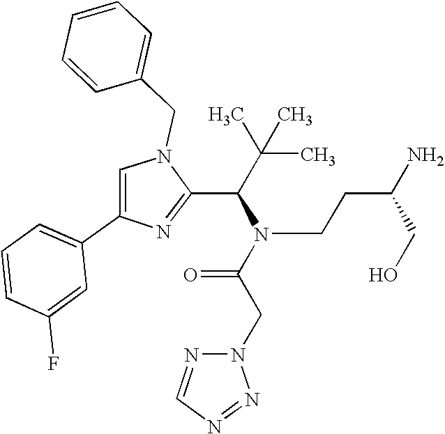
N1(CC2=CC=CC=C2)C=C(C2=CC=CC(F)=C2)N=C1C(C(C)(C)C)N(C(CN1N=CN=N1)=O)CCC(CO)N
